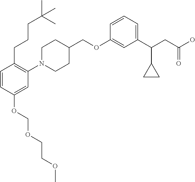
C1(OCC2CCN(C3=C(CCCC(C)(C)C)C=CC(OCOCCOC)=C3)CC2)=CC(C(CC(O)=O)C2CC2)=CC=C1
